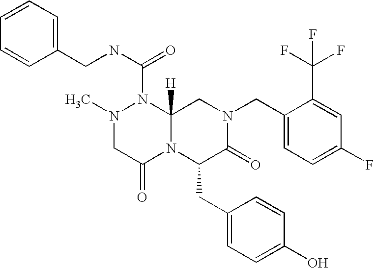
C1(C(F)(F)F)=CC(F)=CC=C1CN1CC2([H])N(C(NCC3=CC=CC=C3)=O)N(C)CC(=O)N2C(CC2=CC=C(O)C=C2)C1=O
